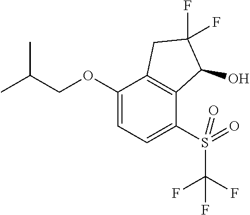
C1(OCC(C)C)=CC=C(S(C(F)(F)F)(=O)=O)C2=C1CC(F)(F)C2O
